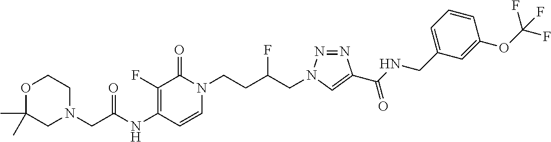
N(C1=C(F)C(=O)N(CCC(CN2N=NC(C(NCC3=CC=CC(OC(F)(F)F)=C3)=O)=C2)F)C=C1)C(=O)CN1CC(C)(C)OCC1
